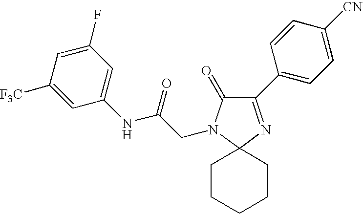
C1(C2=CC=C([CN])C=C2)=NC2(N(CC(NC3=CC(F)=CC([F3C])=C3)=O)C1=O)CCCCC2
